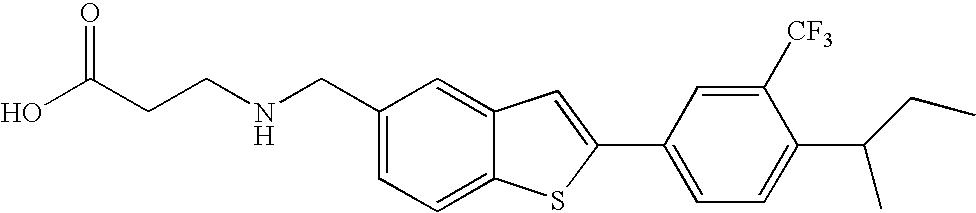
C1=C(CNCCC(O)=O)C=C2C(=C1)SC(C1=CC=C(C(CC)C)C([CF3])=C1)=C2
